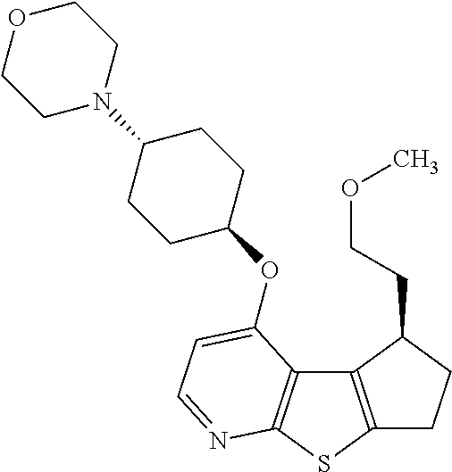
C1C2=C(C(CCOC)C1)C1=C(S2)N=CC=C1OC1CCC(N2CCOCC2)CC1
